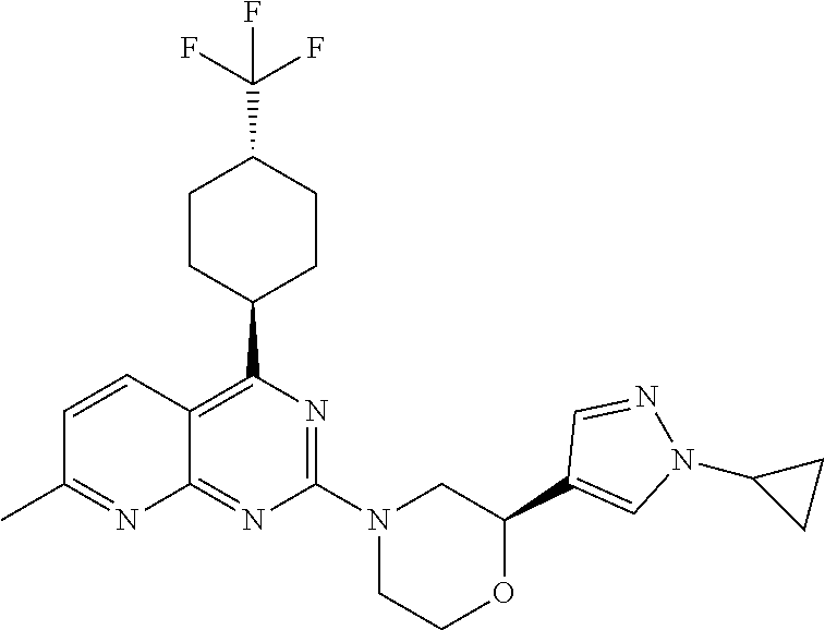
C1(C2=C3C(=NC(N4CCOC(C5=CN(C6CC6)N=C5)C4)=N2)N=C(C)C=C3)CCC(C(F)(F)F)CC1
